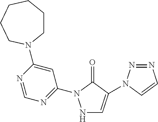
N1C=C(N2N=NC=C2)C(=O)N1C1=NC=NC(N2CCCCCC2)=C1
